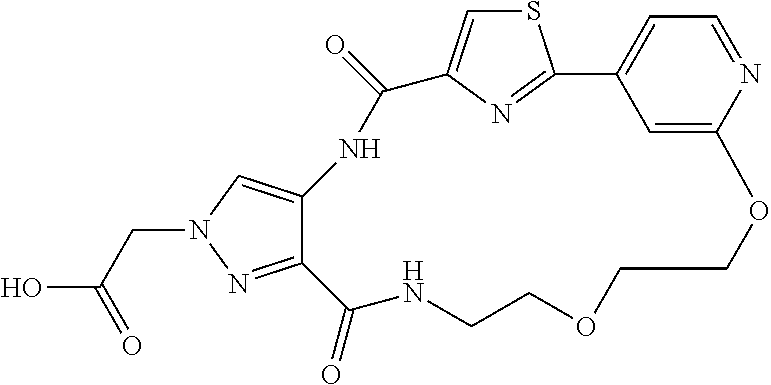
C(C(O)=O)N1C=C2C(=N1)C(=O)NCCOCCOC1=CC(=CC=N1)C1=NC(=CS1)C(=O)N2
